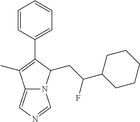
C1=CC(C2=C(C)C3=CN=CN3C2CC(C2CCCCC2)F)=CC=C1
